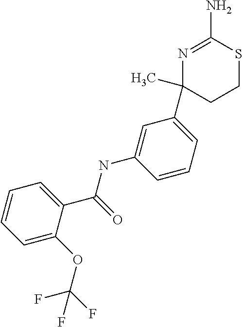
C1=C(OC(F)(F)F)C(C(=O)NC2=CC(C3(C)N=C(N)SCC3)=CC=C2)=CC=C1
